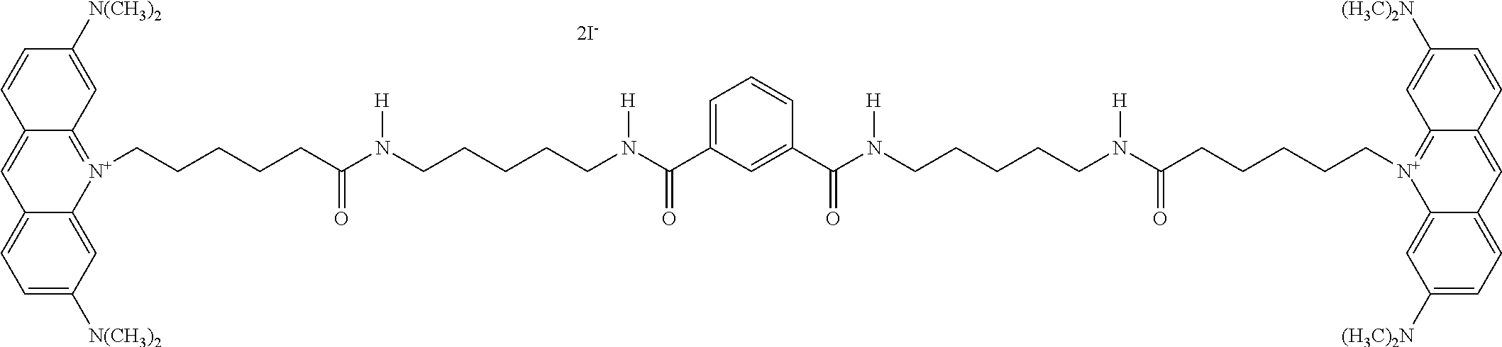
C12=CC=C([N(CH3)2])C=C1[N+](CCCCCC(N(CCCCCN(C(C1=CC=CC(C(N(CCCCCN(C(CCCCC[N+]3=C4C(=CC5=CC=C([(H3C)2N])C=C35)C=CC([(H3C)2N])=C4)=O)[H])[H])=O)=C1)=O)[H])[H])=O)=C1C(=C2)C=CC([N(CH3)2])=C1
